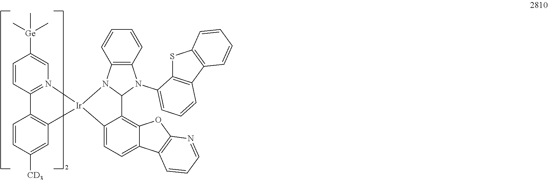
C12=CC=C3C(=C1C1N(C4=CC=CC5=C4SC4=C5C=CC=C4)C4=C(N1[Ir]21C2=C(C=CC([CD3])=C2)C2=N1C=C([Ge](C)(C)C)C=C2)C=CC=C4)OC1=C3C=CC=N1
